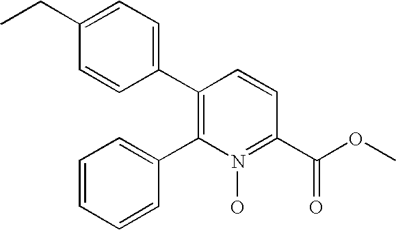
C1(CC)=CC=C(C2=C(C3=CC=CC=C3)N(O)=C(C(OC)=O)C=C2)C=C1
